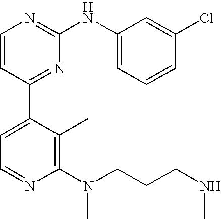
C1=CC(C2=CC=NC(N(CCCNC)C)=C2C)=NC(NC2=CC=CC(Cl)=C2)=N1
